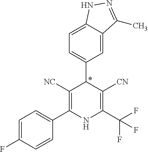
C1=C(C2C([NC])=C(C3=CC=C(F)C=C3)NC(C(F)(F)F)=C2[CN])C=C2C(=C1)NN=C2C
